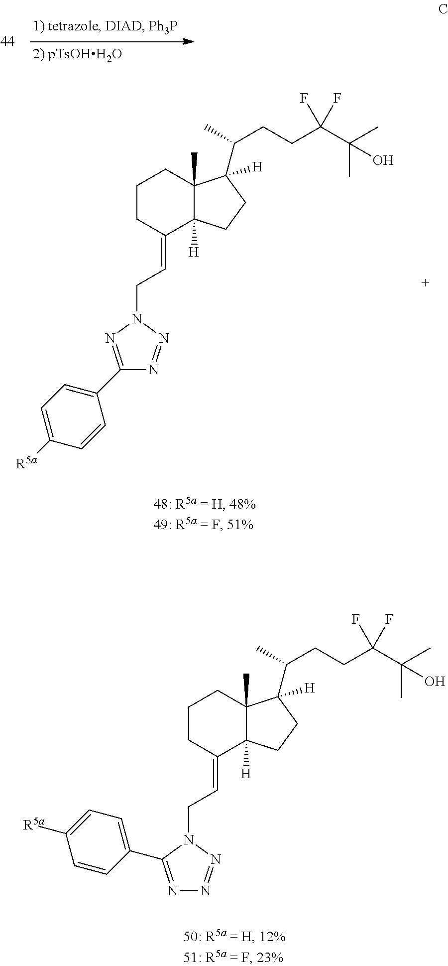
C1(C2=CC=C([R5a])C=C2)=NN(CC=C2C3([H])C(C)(CCC2)C(C(CCC(C(C)(C)O)(F)F)C)([H])CC3)N=N1.N1=C(C2=CC=C([R5a])C=C2)N(CC=C2C3([H])C(C)(CCC2)C(C(CCC(C(C)(C)O)(F)F)C)([H])CC3)N=N1
